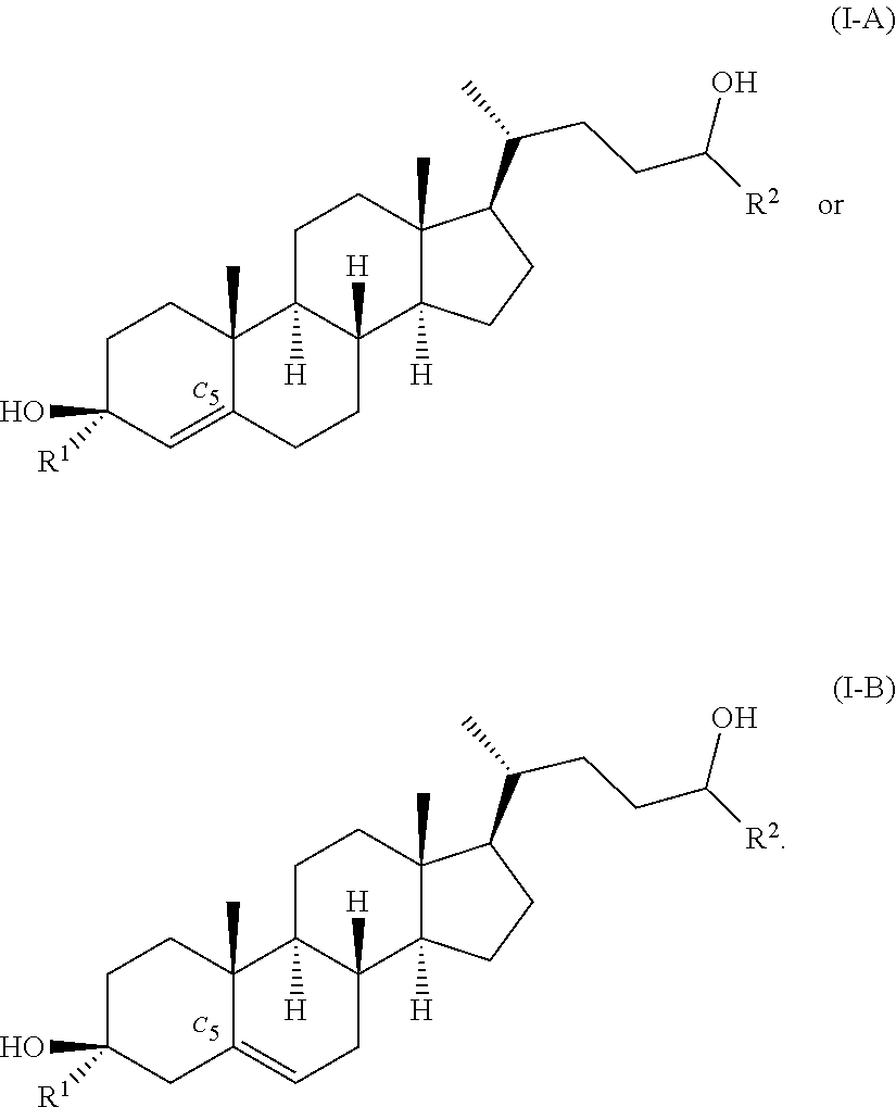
C12=CCC3([H])C([H])(C1(C)CCC(O)([R1])C2)CCC1(C)C(C(CCC(O)[R2])C)CCC13[H].[C5].C12=CC(O)([R1])CCC1(C)C1([H])CCC3(C)C(C(CCC(O)[R2])C)CCC3([H])C1([H])CC2.[C5]
